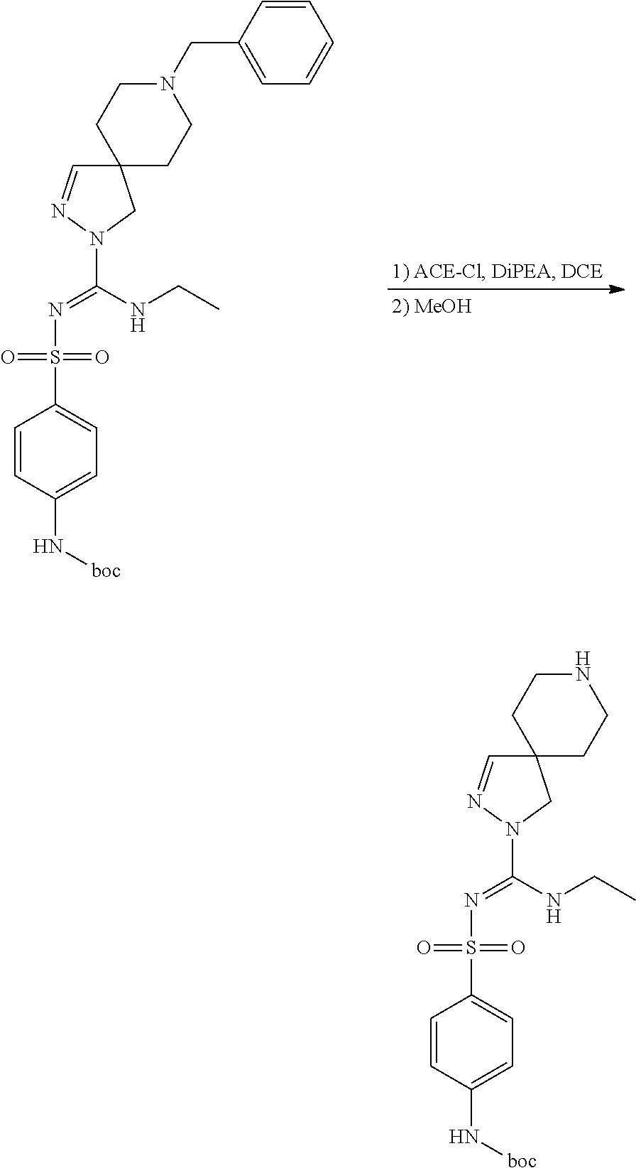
C1=CC(N[boc])=CC=C1S(N=C(N1N=CC2(C1)CCN(CC1=CC=CC=C1)CC2)NCC)(=O)=O.C1=CC(N[boc])=CC=C1S(N=C(N1N=CC2(C1)CCNCC2)NCC)(=O)=O
